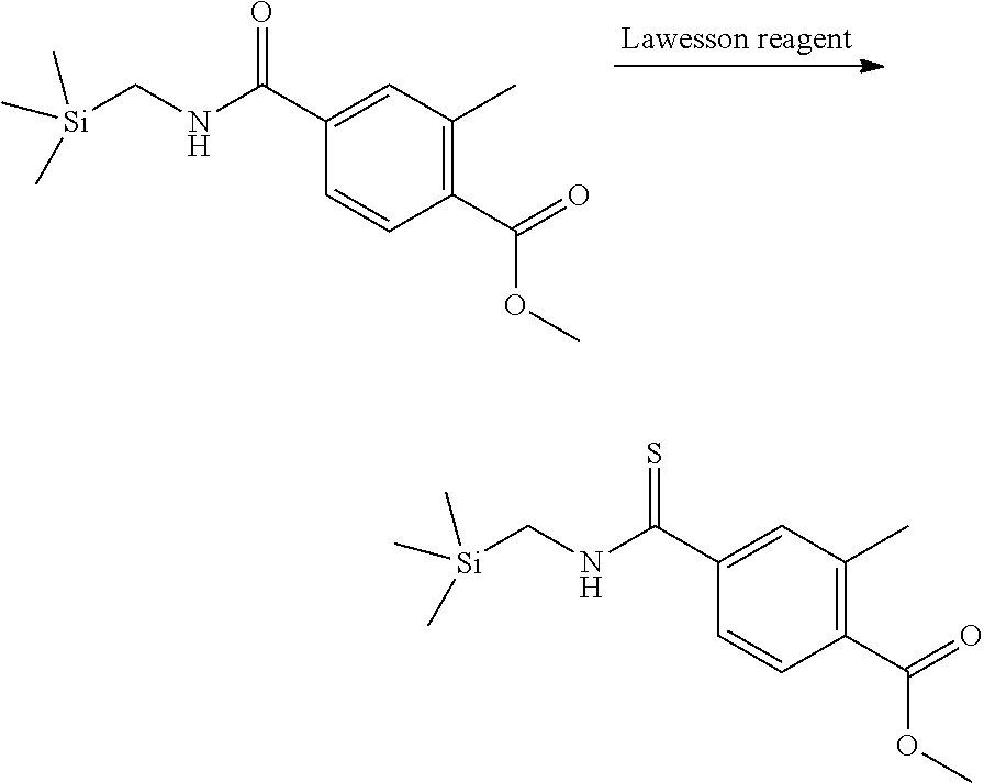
[Si](CNC(C1=CC(C)=C(C(OC)=O)C=C1)=O)(C)(C)C.[Si](CNC(C1=CC(C)=C(C(OC)=O)C=C1)=S)(C)(C)C
